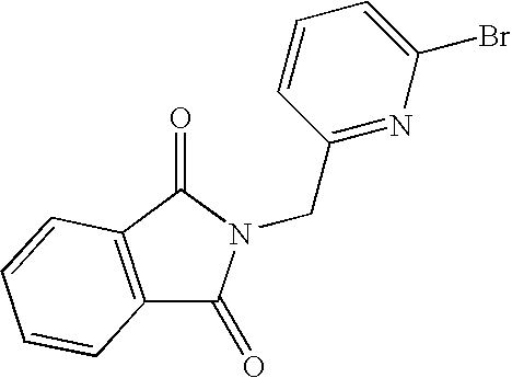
C1(CN2C(=O)C3=C(C2=O)C=CC=C3)=NC(Br)=CC=C1
